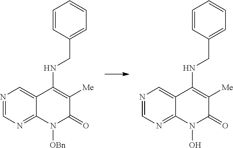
N1=CN=C2C(=C1)C(NCC1=CC=CC=C1)=C([Me])C(=O)N2[OBn].N1=CN=C2C(=C1)C(NCC1=CC=CC=C1)=C([Me])C(=O)N2O
